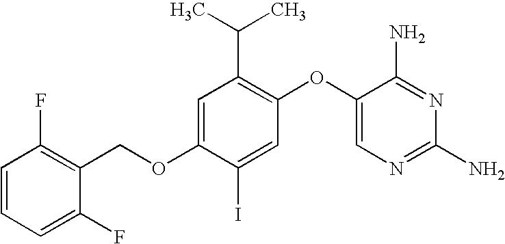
C1=C(OCC2=C(F)C=CC=C2F)C(I)=CC(OC2=CN=C(N)N=C2N)=C1C(C)C
